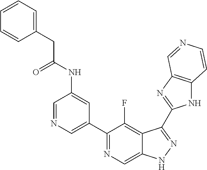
C1=NC=C(C2=NC=C3C(=C2F)C(C2=NC4=C(N2)C=CN=C4)=NN3)C=C1NC(CC1=CC=CC=C1)=O
